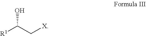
[R1]C(C[X])O
